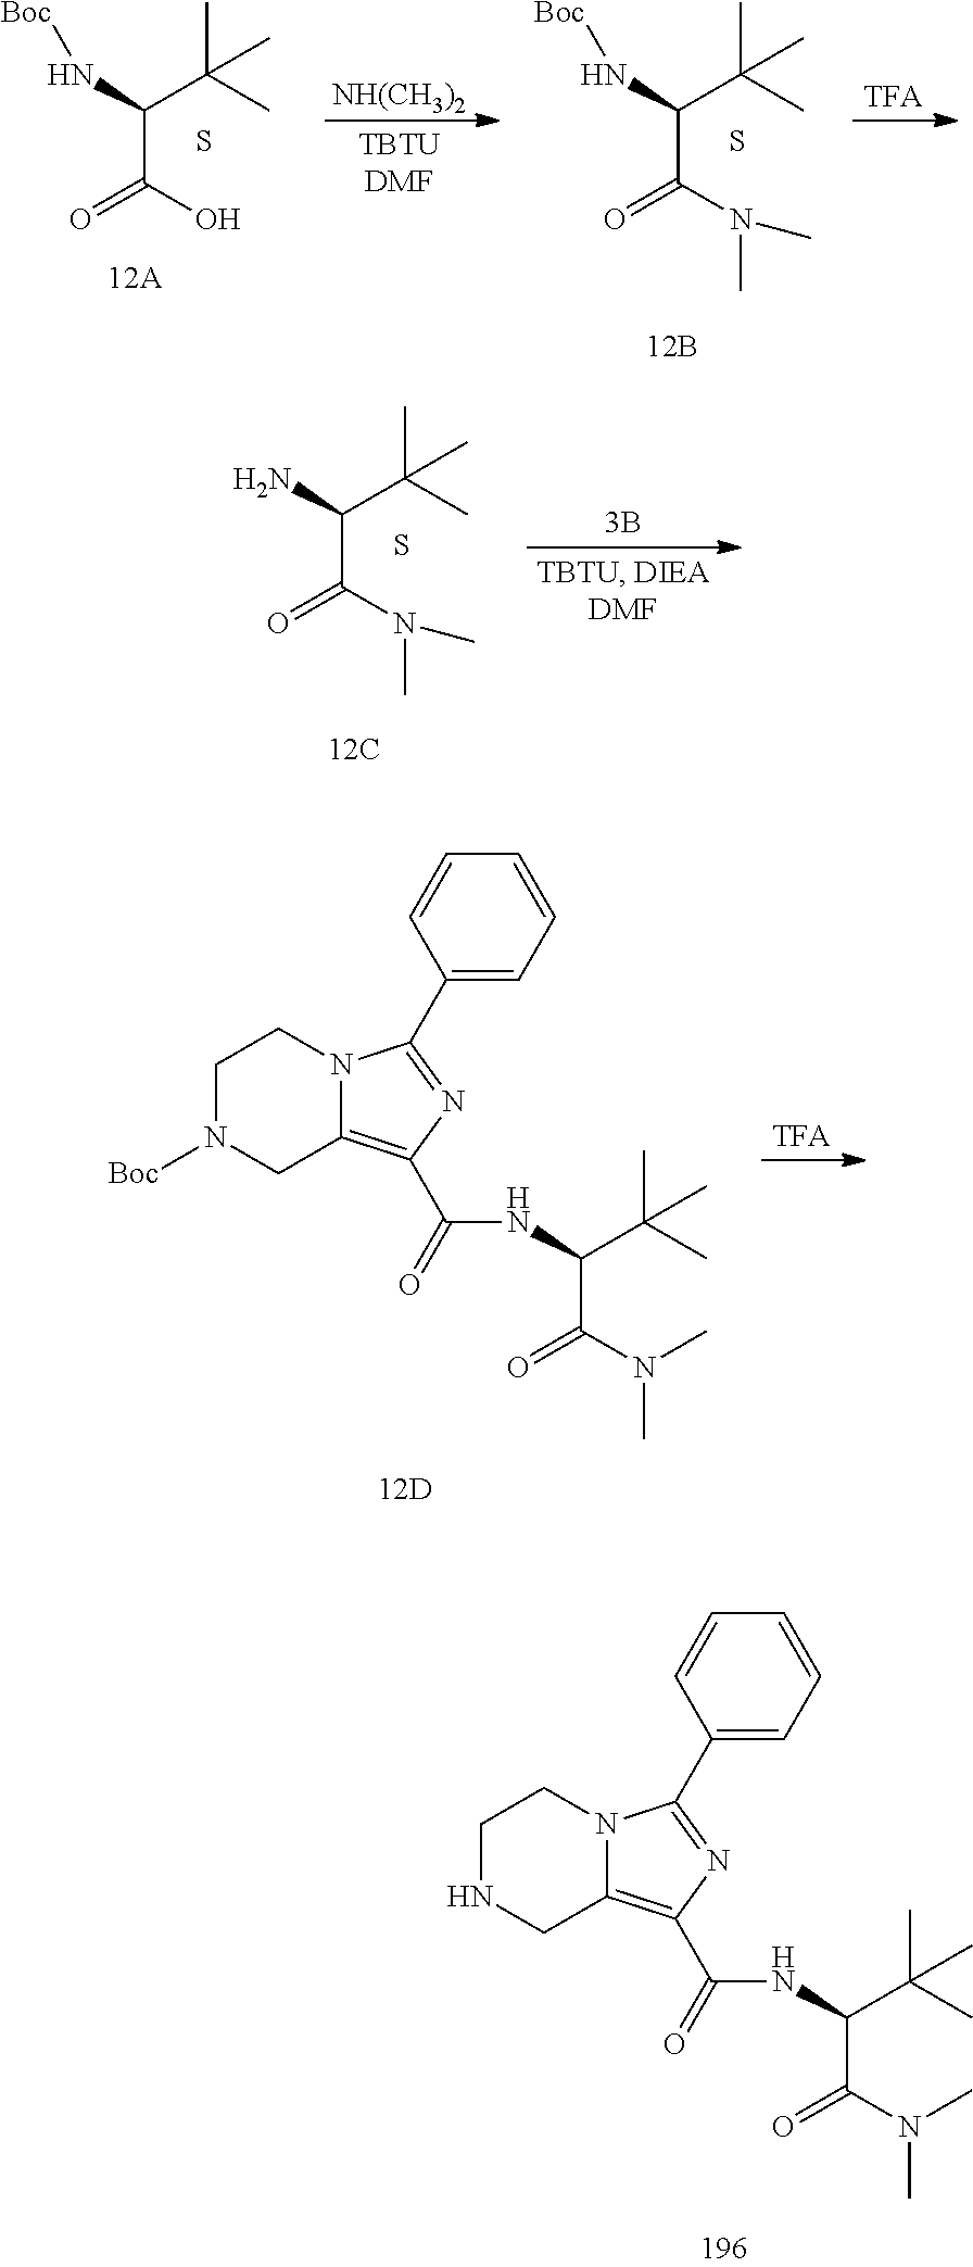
N(C(C(C)(C)C)C(O)=O)[Boc].S.[NH(CH3)2].N(C(C(C)(C)C)C(N(C)C)=O)[Boc].S.NC(C(C)(C)C)C(N(C)C)=O.S.C1N([Boc])CC2=C(C(NC(C(C)(C)C)C(N(C)C)=O)=O)N=C(C3=CC=CC=C3)N2C1.C1NCC2=C(C(NC(C(C)(C)C)C(N(C)C)=O)=O)N=C(C3=CC=CC=C3)N2C1
